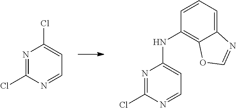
N1=C(Cl)N=CC=C1Cl.ClC1=NC(NC2=C3C(=CC=C2)N=CO3)=CC=N1
